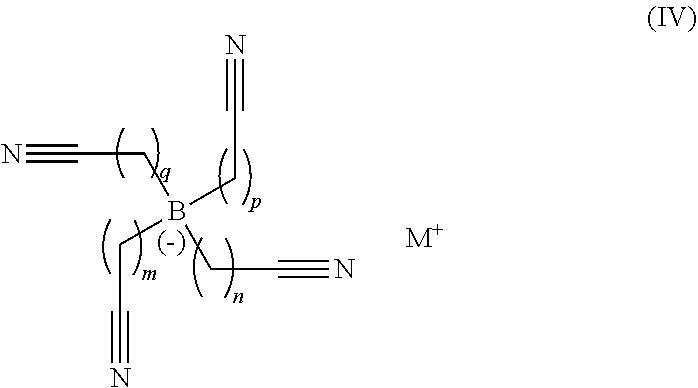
C(#N)CB(CC#N)(CC#N)CC#N.[M+]
